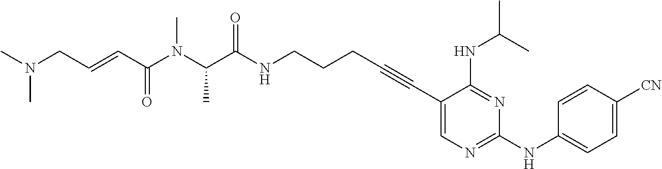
CN(CC=CC(N(C(C(NCCCC#CC1=CN=C(NC2=CC=C([CN])C=C2)N=C1NC(C)C)=O)C)C)=O)C
